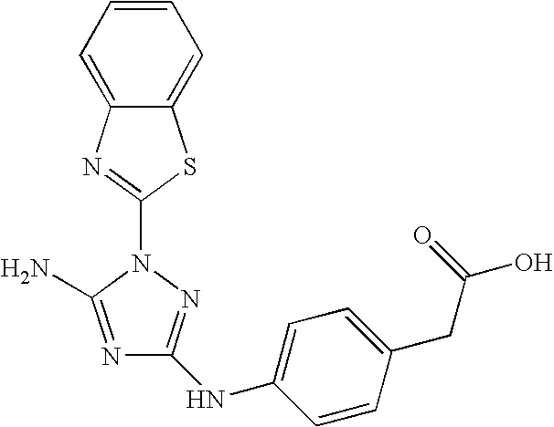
N1=C(N)N(C2=NC3=CC=CC=C3S2)N=C1NC1=CC=C(CC(O)=O)C=C1
